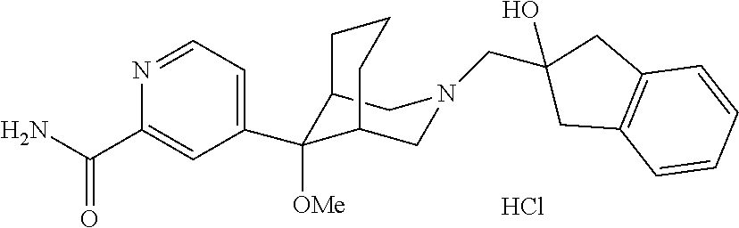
Cl.C12C(C3=CC=NC(C(=O)N)=C3)([OMe])C(CN(CC3(O)CC4=C(C3)C=CC=C4)C1)CCC2
